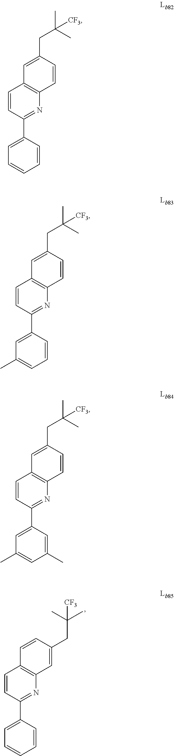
C1=CC(C2=CC=CC=C2)=NC2=C1C=C(CC(C)(C)[CF3])C=C2.C1=CC(C2=CC(C)=CC=C2)=NC2=C1C=C(CC(C)(C)[CF3])C=C2.C1=CC(C2=CC(C)=CC(C)=C2)=NC2=C1C=C(CC(C)(C)[CF3])C=C2.C1=CC(C2=CC=CC=C2)=NC2=C1C=CC(CC(C)(C)[CF3])=C2
